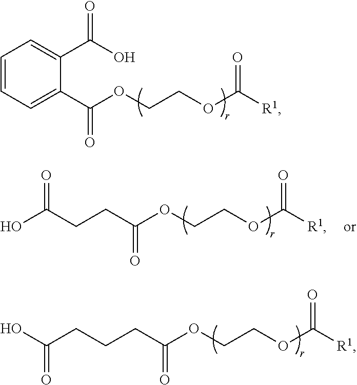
C1=CC=C(C(OCCOC([R1])=O)=O)C(C(O)=O)=C1.OC(CCC(OCCOC([R1])=O)=O)=O.C(CCCC(OCCOC([R1])=O)=O)(O)=O
